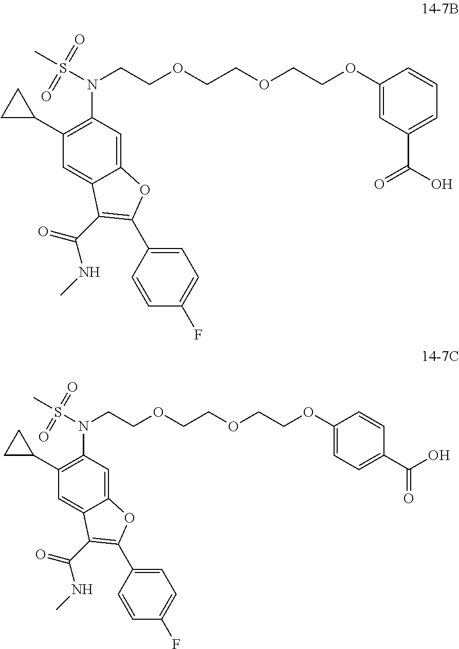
C12=CC(N(S(C)(=O)=O)CCOCCOCCOC3=CC(C(=O)O)=CC=C3)=C(C3CC3)C=C1C(C(=O)NC)=C(C1=CC=C(F)C=C1)O2.C12=CC(N(S(C)(=O)=O)CCOCCOCCOC3=CC=C(C(O)=O)C=C3)=C(C3CC3)C=C1C(C(=O)NC)=C(C1=CC=C(F)C=C1)O2
